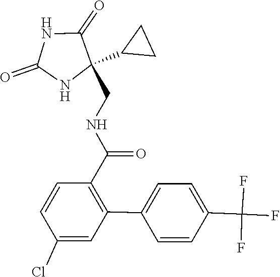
C1(CNC(C2=C(C3=CC=C(C(F)(F)F)C=C3)C=C(Cl)C=C2)=O)(C2CC2)C(=O)NC(=O)N1
